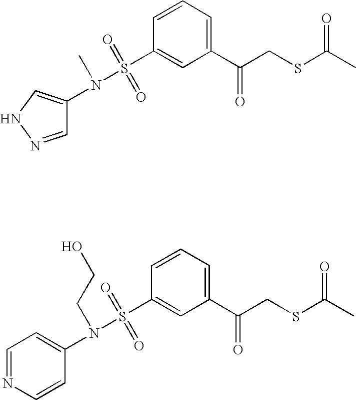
C1=CC=C(C(CSC(C)=O)=O)C=C1S(N(C1=CC=NC=C1)CCO)(=O)=O.C1=CC=C(C(CSC(C)=O)=O)C=C1S(N(C1=CNN=C1)C)(=O)=O
